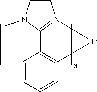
C12=N([Ir]C3=C1C=CC=C3)C=CN2C
